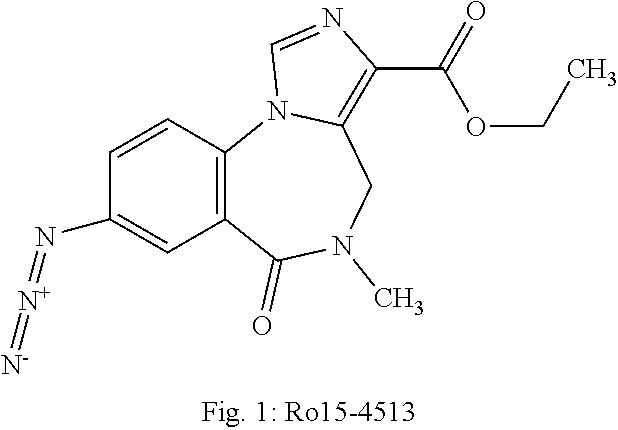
C1=CC2=C(C=C1N=[N+]=[N-])C(=O)N(C)CC1=C(C(=O)OCC)N=CN21
